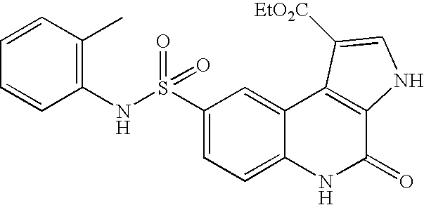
C1(NS(C2=CC=C3C(=C2)C2=C(C(=O)N3)NC=C2[EtO2C])(=O)=O)=C(C)C=CC=C1
